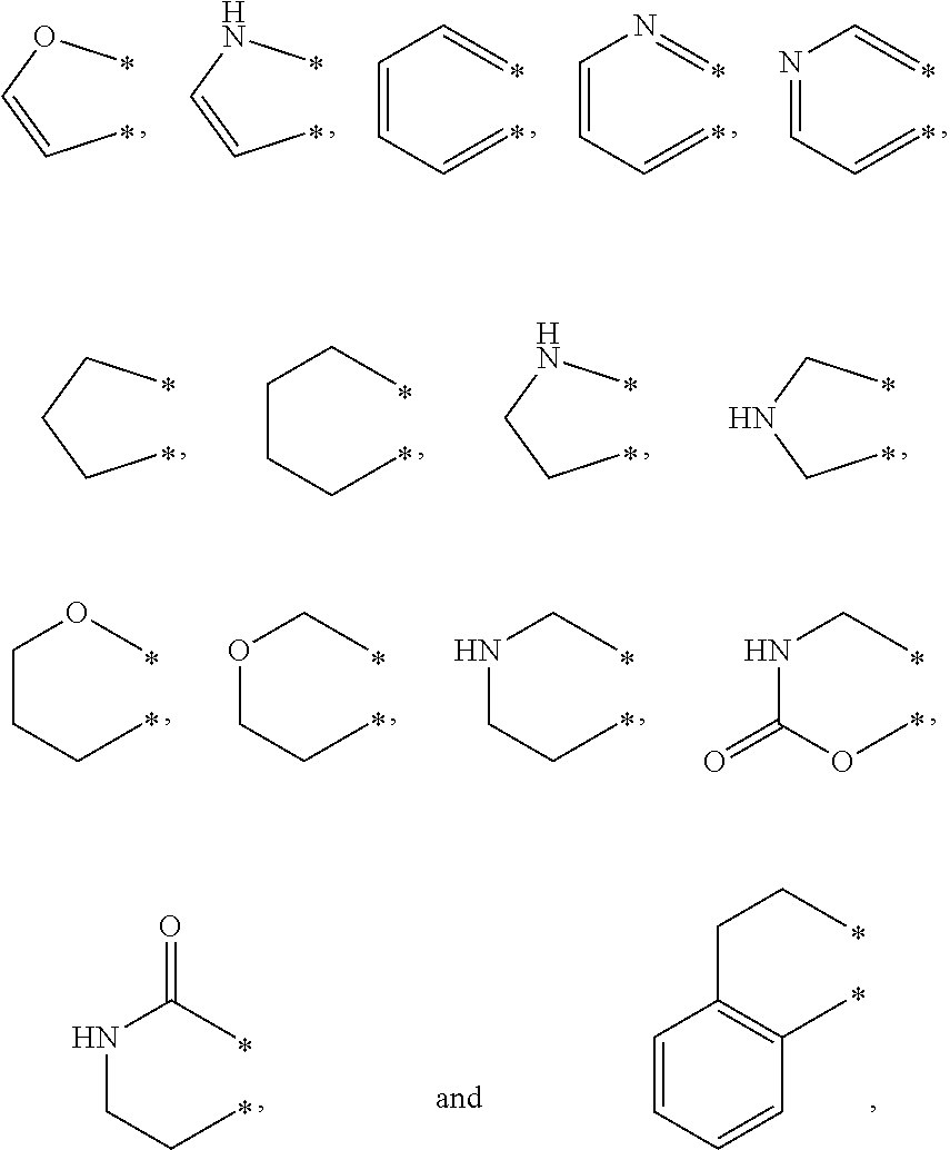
CCCCC.C(CCC)CC.CCCNC.CCNCC.C(CCC)OC.O(CCC)CC.N(CCC)CC.N(C(OC)=O)CC.N(CCC)C(C)=O.C1=CC=CC(C)=C1CCC.CC=COC.CC=CNC.C(=CC=C)C=C.C(=CC=C)N=C.N(=CC=C)C=C
